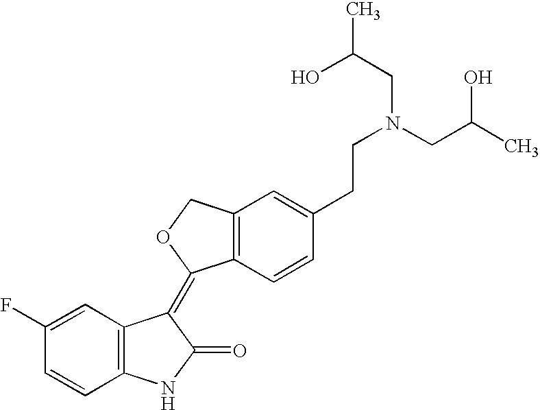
C12=C(C=CC(CCN(CC(O)C)CC(C)O)=C1)C(=C1C3=C(NC1=O)C=CC(F)=C3)OC2
